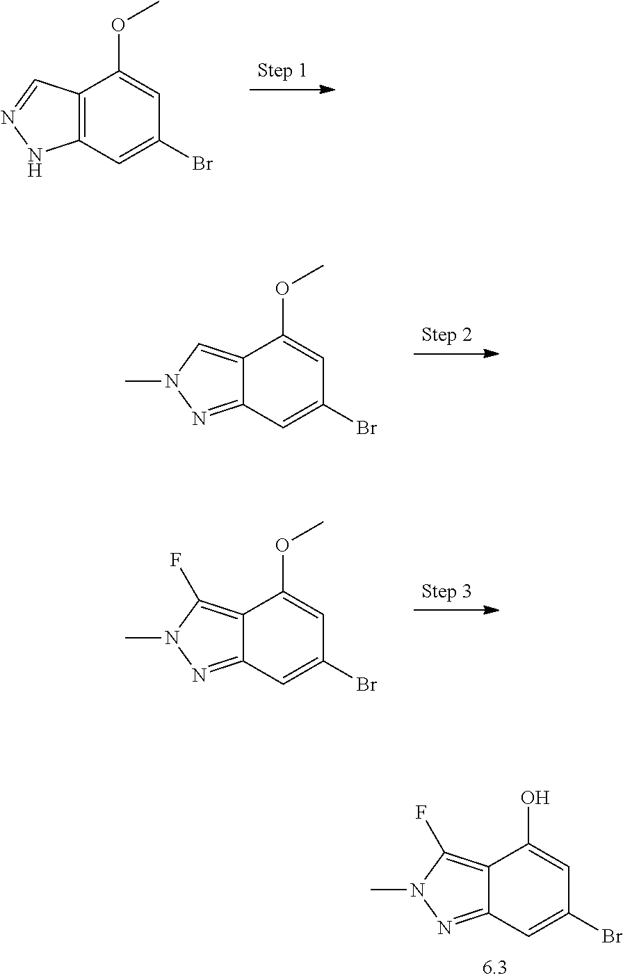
C12=C(C=C(Br)C=C1OC)NN=C2.C12=CN(C)N=C1C=C(Br)C=C2OC.C12=C(F)N(C)N=C1C=C(Br)C=C2OC.C12=C(F)N(C)N=C1C=C(Br)C=C2O
